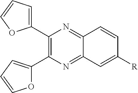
C1(C2=C(C3=CC=CO3)N=C3C(=N2)C=CC([R])=C3)=CC=CO1
